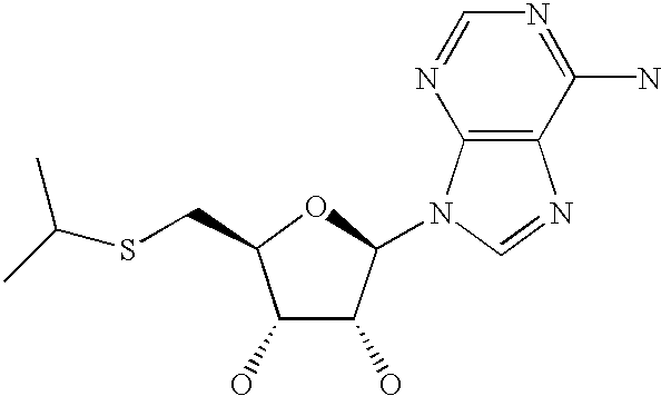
C1(O)C(O)C(N2C3=C(N=C2)C(N)=NC=N3)OC1CSC(C)C
